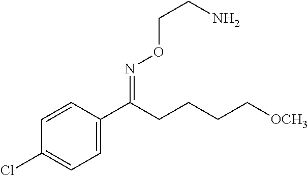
C1=C(C(=NOCCN)CCCC[OCH3])C=CC(Cl)=C1
